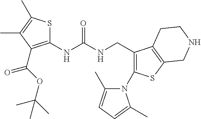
C1(NC(NCC2=C(N3C(C)=CC=C3C)SC3=C2CCNC3)=O)=C(C(=O)OC(C)(C)C)C(C)=C(C)S1
